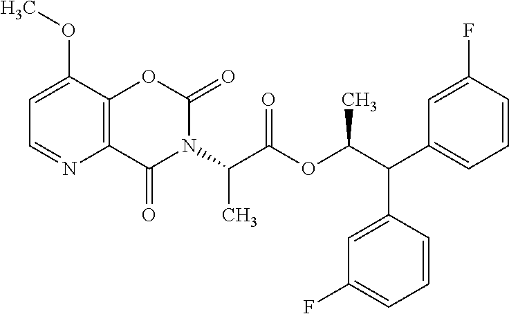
C1=C(OC)C2=C(N=C1)C(=O)N(C(C(OC(C(C1=CC=CC(F)=C1)C1=CC(F)=CC=C1)C)=O)C)C(=O)O2
